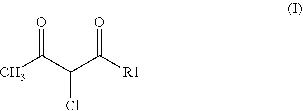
C(C(Cl)C(=O)[R1])(C)=O
